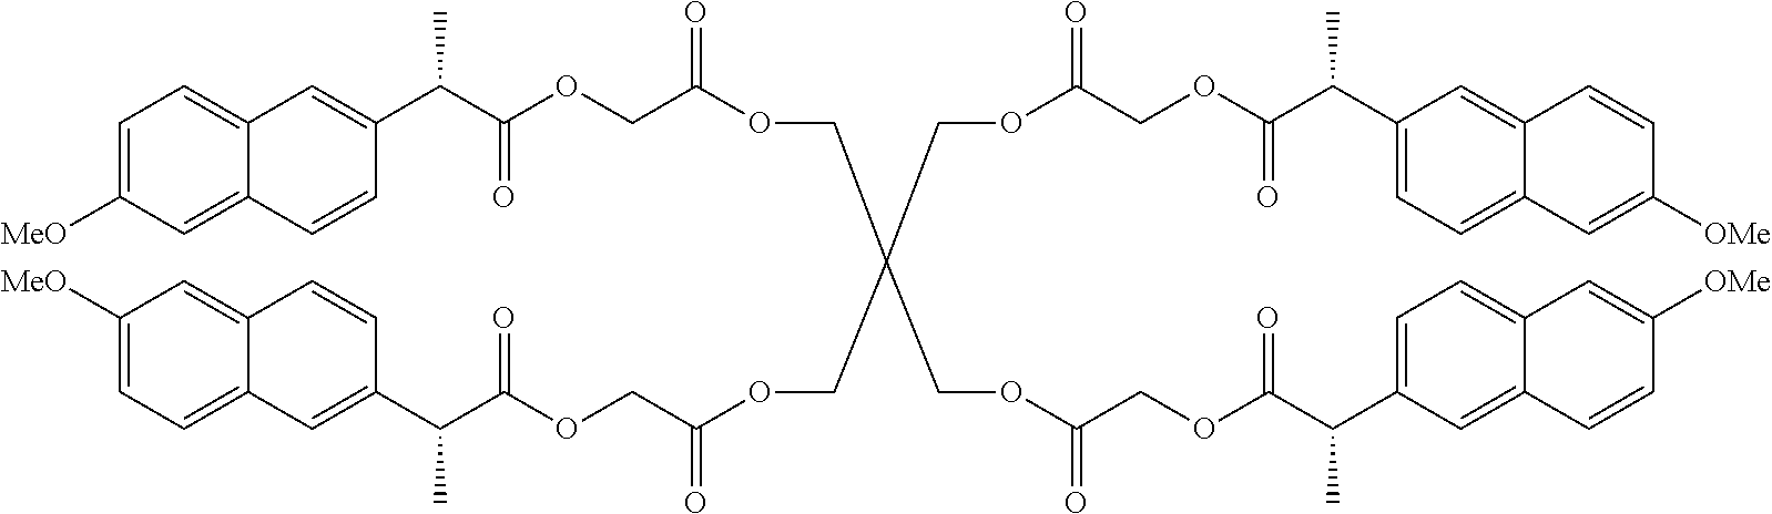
C1=C([MeO])C=C2C(=C1)C=C(C(C(OCC(OCC(COC(COC(C(C1=CC=C3C=C([OMe])C=CC3=C1)C)=O)=O)(COC(COC(C(C1=CC3=CC=C([MeO])C=C3C=C1)C)=O)=O)COC(COC(C(C1=CC=C3C=C([OMe])C=CC3=C1)C)=O)=O)=O)=O)C)C=C2
